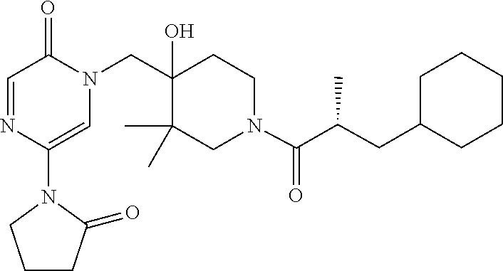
C1(N2CCCC2=O)=CN(CC2(O)C(C)(C)CN(C(=O)C(CC3CCCCC3)C)CC2)C(=O)C=N1
